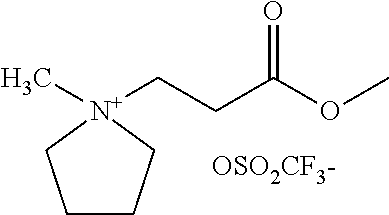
C1CC[N+](CCC(OC)=O)(C)C1.[OSO2CF3-]
